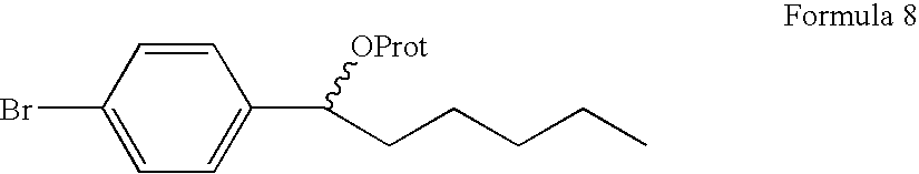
C1=CC(Br)=CC=C1C([OProt])CCCCC
